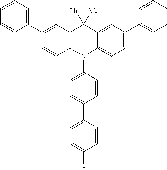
C1(C2=CC=CC=C2)=CC2=C(C=C1)N(C1=CC=C(C3=CC=C(F)C=C3)C=C1)C1=CC=C(C3=CC=CC=C3)C=C1C2([Ph])[Me]
